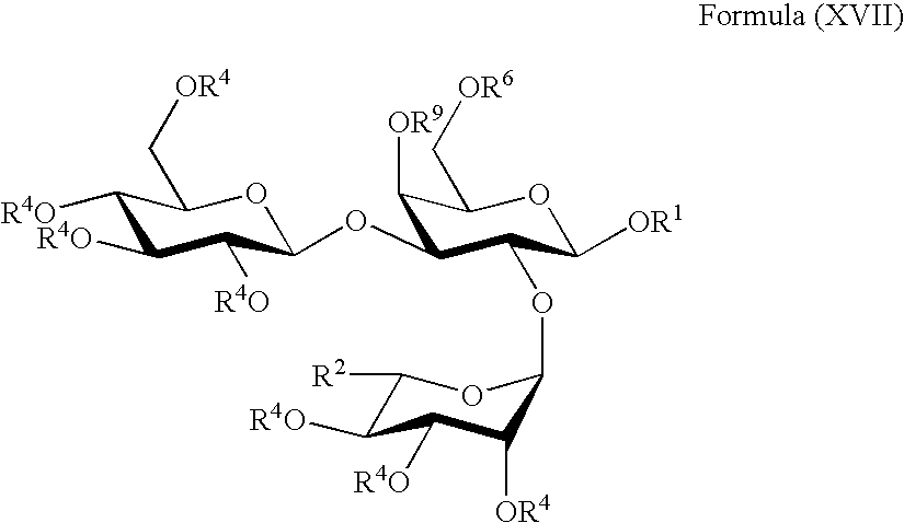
C1([R4O])C([R4O])C([R4O])C(OC2C([OR9])C(C[OR6])OC([OR1])C2OC2C([OR4])C([R4O])C([R4O])C([R2])O2)OC1C[OR4]
